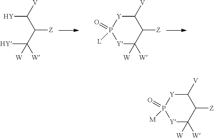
[Y]C(C(C([HY])([W])[W])[Z])[V].[Y]1C([V])C([Z])C([W])([W])[Y]P1(=O)[L].[Y]1C([V])C([Z])C([W])([W])[Y]P1(=O)[M]
